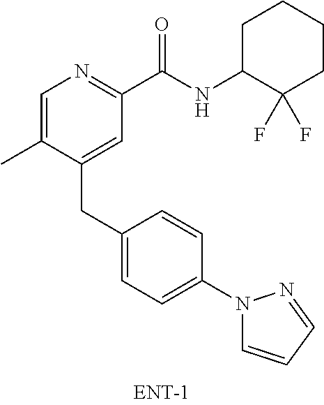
C1=C(C)C(CC2=CC=C(N3C=CC=N3)C=C2)=CC(C(NC2C(F)(F)CCCC2)=O)=N1
